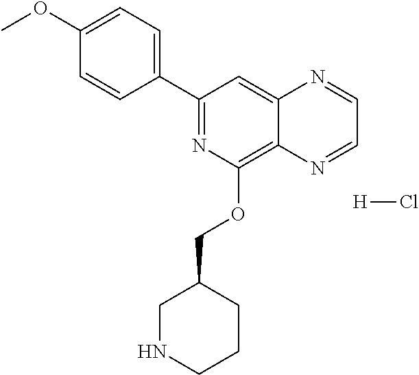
C1(C2=CC=C(OC)C=C2)=NC(OCC2CNCCC2)=C2C(=C1)N=CC=N2.[H]Cl
